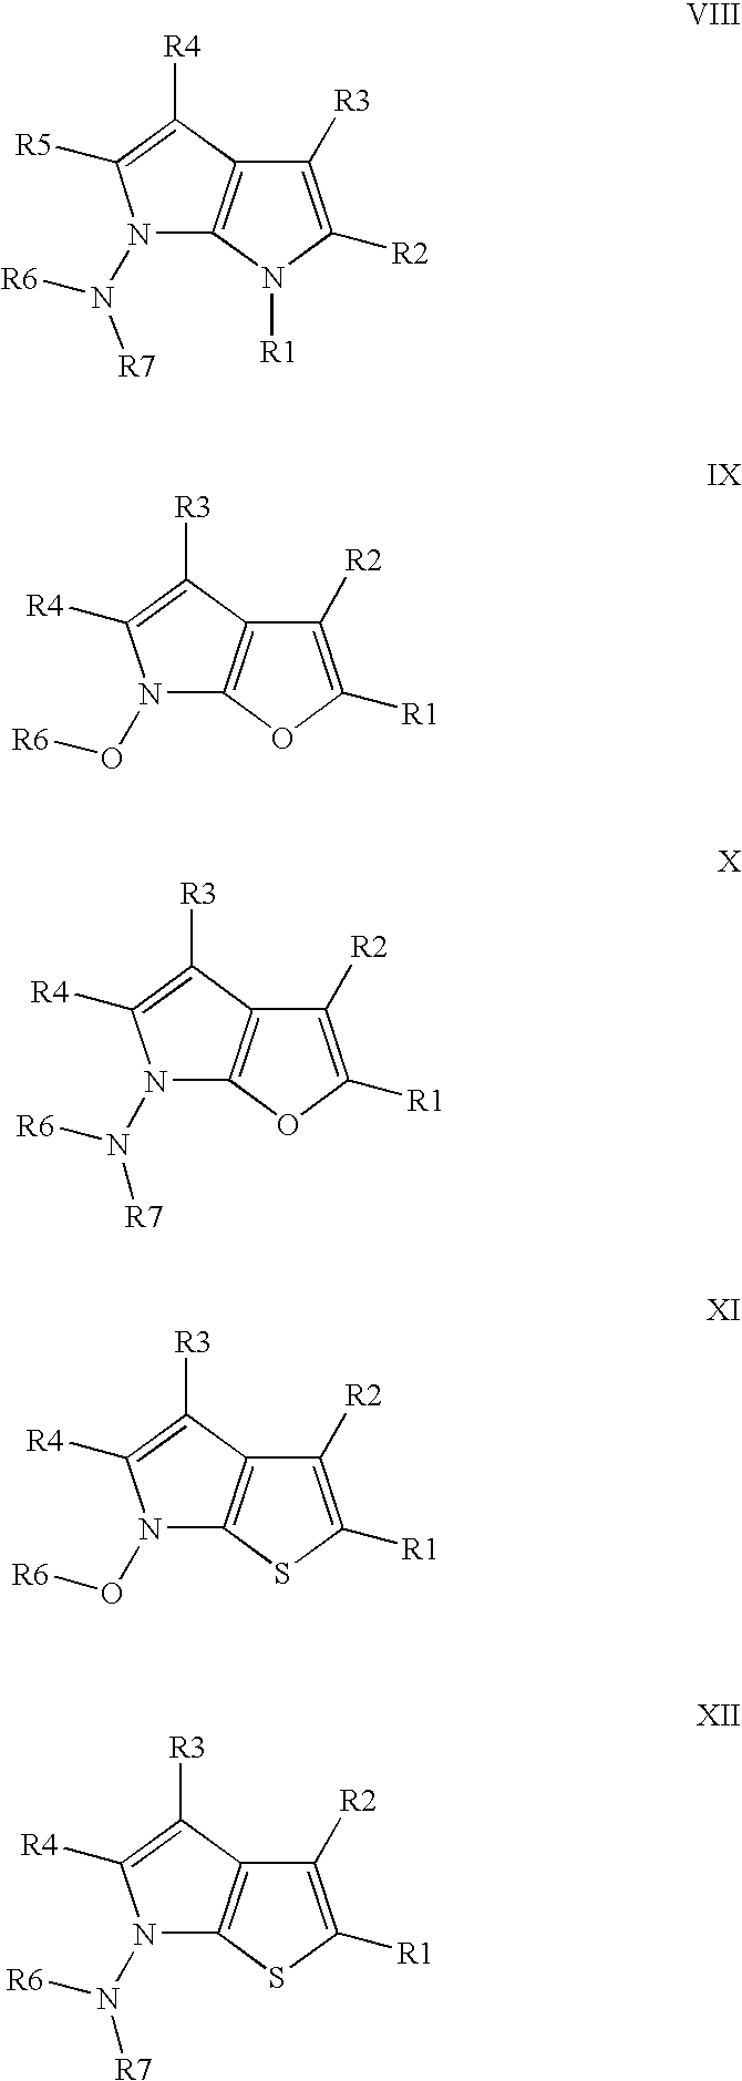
N1(N([R6])[R7])C2=C(C([R4])=C1[R5])C([R3])=C([R2])N2[R1].N1(O[R6])C2=C(C([R3])=C1[R4])C([R2])=C([R1])O2.N1(N([R6])[R7])C2=C(C([R3])=C1[R4])C([R2])=C([R1])O2.N1(O[R6])C2=C(C([R3])=C1[R4])C([R2])=C([R1])S2.N1(N([R6])[R7])C2=C(C([R3])=C1[R4])C([R2])=C([R1])S2
